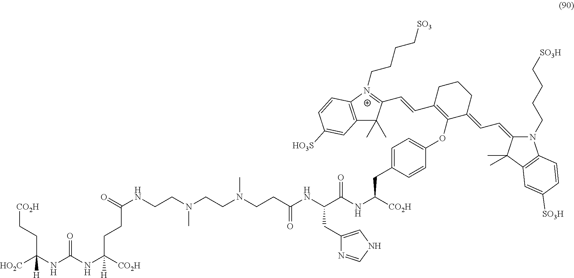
C(CC(NC(NC([CO2H])(CCC(NCCN(CCN(CCC(NC(C(NC([CO2H])CC1=CC=C(OC2=C(C=CC3=[N+](CCCC[SO3])C4=C(C=C([HO3S])C=C4)C3(C)C)CCCC2=CC=C2N(CCCC[SO3H])C3=C(C2(C)C)C=C([SO3H])C=C3)C=C1)=O)CC1=CNC=N1)=O)C)C)=O)[H])=O)([HO2C])[H])[CO2H]
